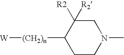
C1C([R2])([R2])C([(CH2)n][W])CCN1C
